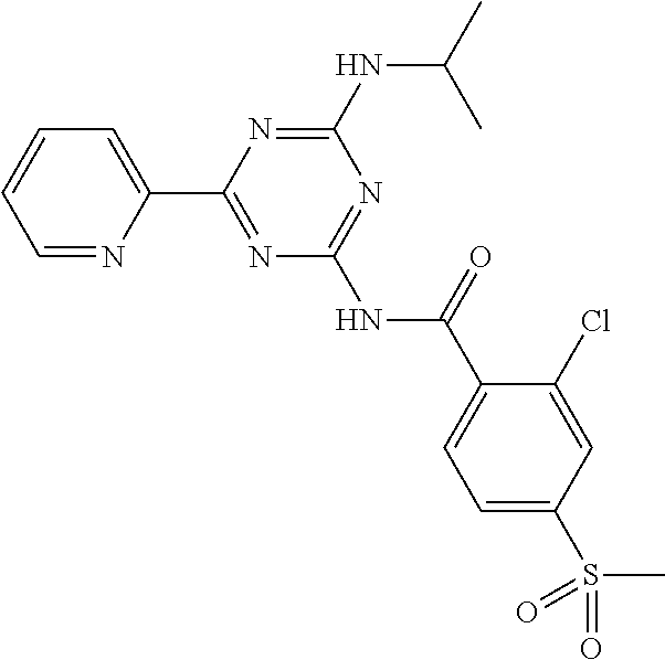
C1=NC(C2=NC(NC(=O)C3=CC=C(S(C)(=O)=O)C=C3Cl)=NC(NC(C)C)=N2)=CC=C1
